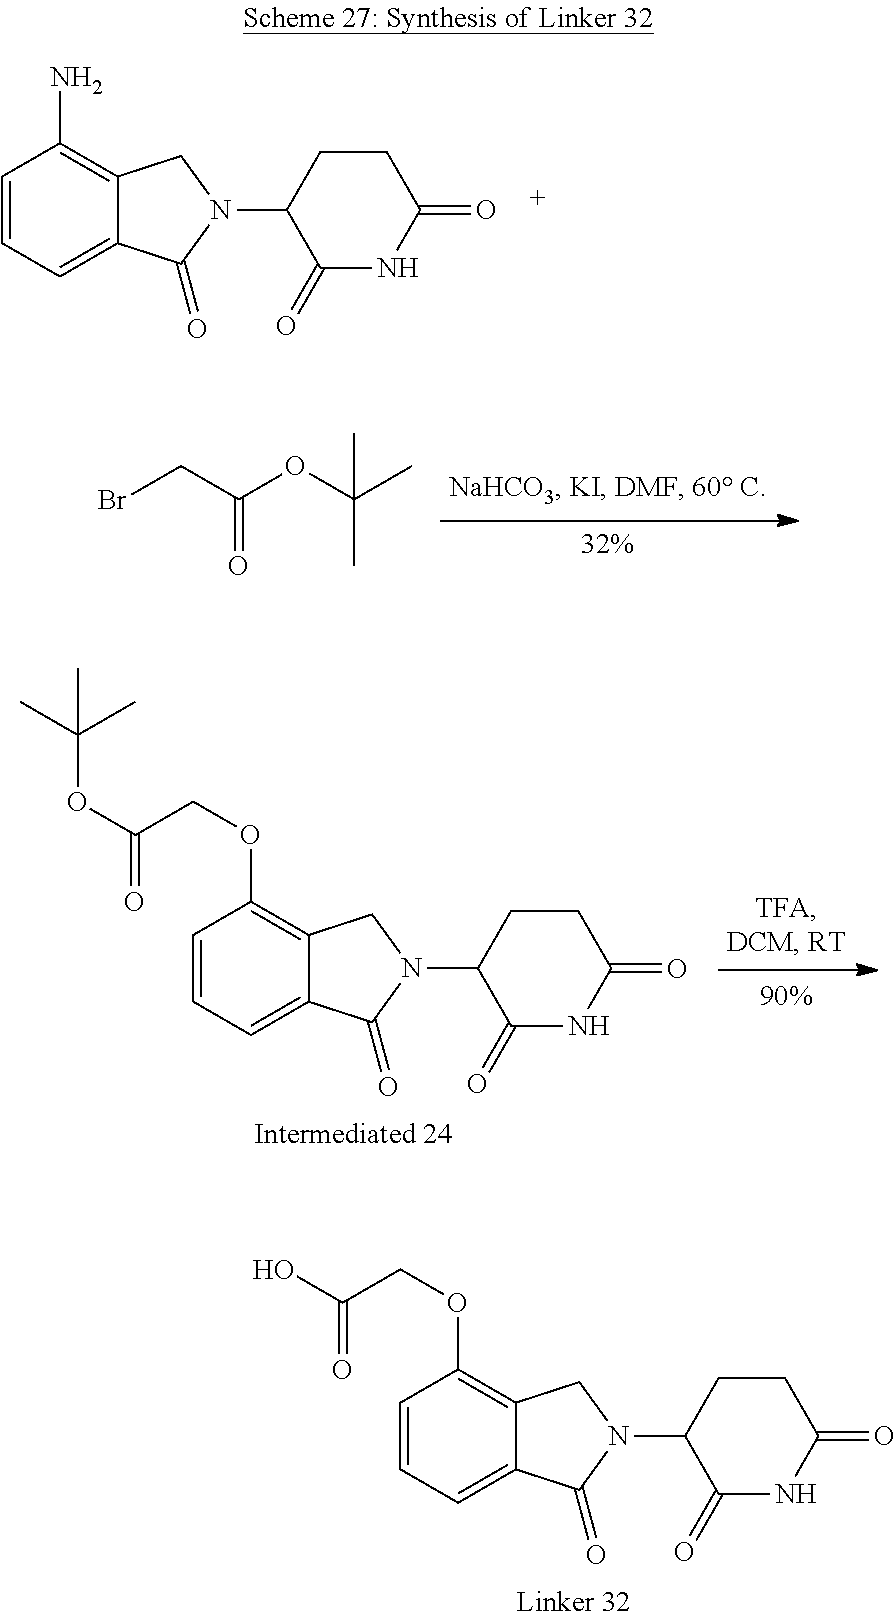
C1(N)=C2CN(C3C(=O)NC(=O)CC3)C(=O)C2=CC=C1.BrCC(OC(C)(C)C)=O.C1(OCC(=O)OC(C)(C)C)=C2CN(C3C(=O)NC(=O)CC3)C(=O)C2=CC=C1.C1(OCC(=O)O)=C2CN(C3C(=O)NC(=O)CC3)C(=O)C2=CC=C1
